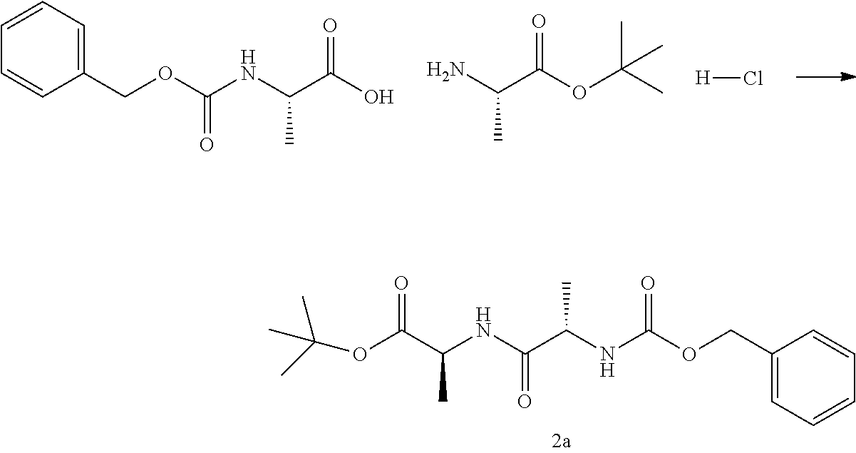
C1=CC(COC(NC(C(NC(C(=O)OC(C)(C)C)C)=O)C)=O)=CC=C1.C1=CC(COC(NC(C(O)=O)C)=O)=CC=C1.NC(C(OC(C)(C)C)=O)C.[H]Cl
